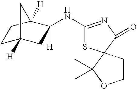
C1C2([H])CC(NC3=NC(=O)C4(S3)CCOC4(C)C)([H])C([H])(C1)C2
